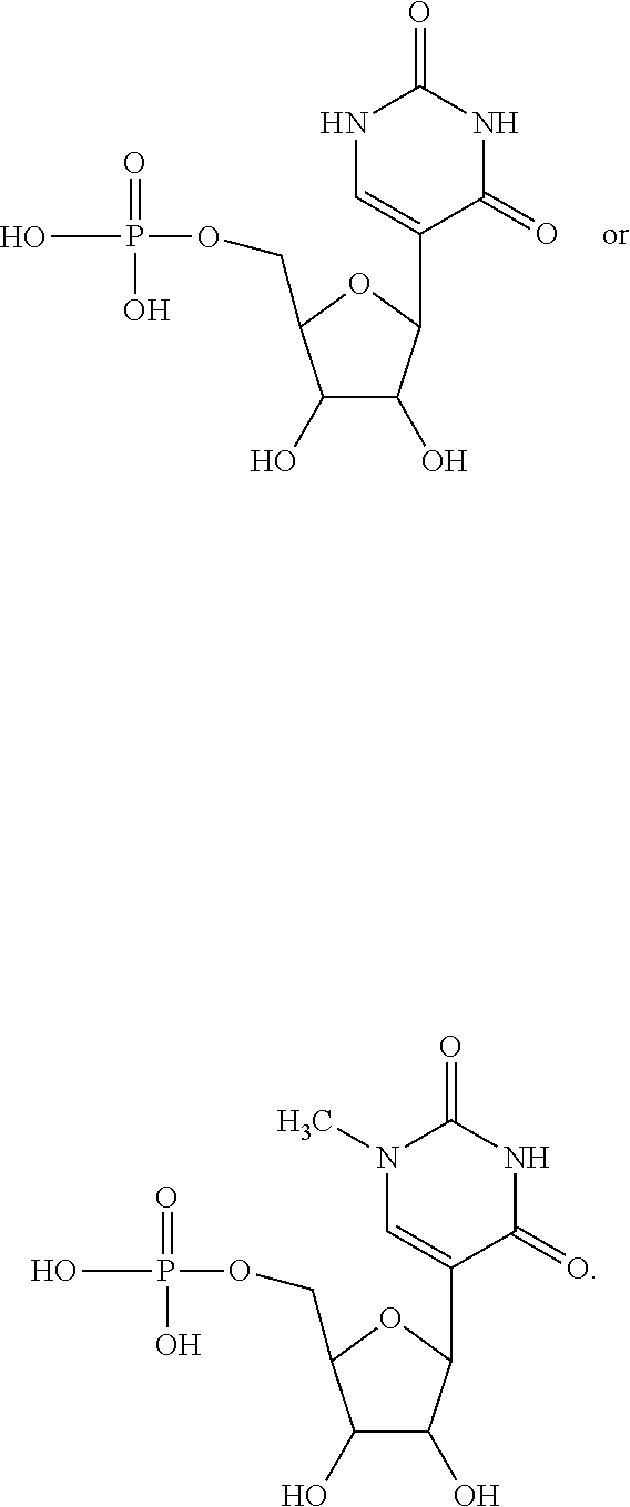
OP(=O)(O)OCC1C(O)C(O)C(C2=CN(C)C(=O)NC2=O)O1.OP(=O)(O)OCC1C(O)C(O)C(C2=CNC(=O)NC2=O)O1
